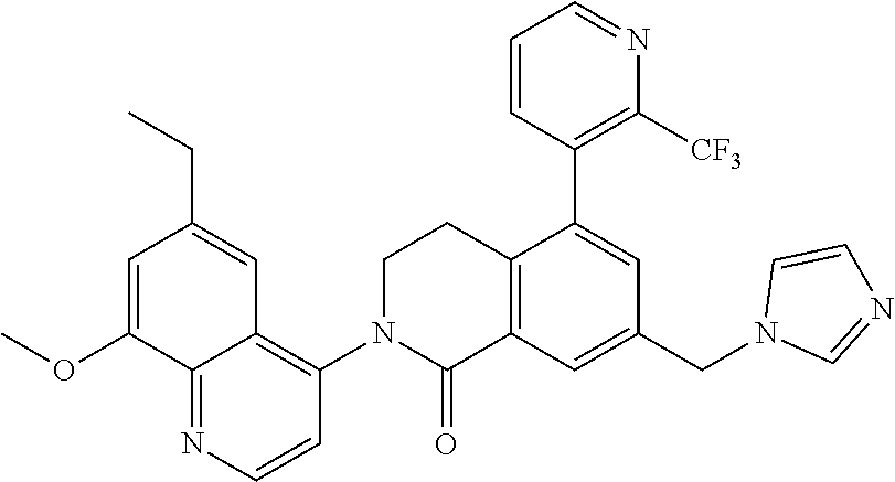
C12=C(C=C(CN3C=NC=C3)C=C1C1=C([CF3])N=CC=C1)C(=O)N(C1=C3C(=NC=C1)C(OC)=CC(CC)=C3)CC2
